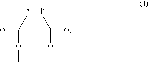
C(CC(OC)=O)C(O)=O
